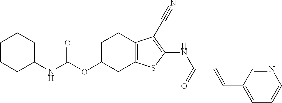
O(C1CC2=C(CC1)C(C#N)=C(NC(C=CC1=CC=CN=C1)=O)S2)C(NC1CCCCC1)=O
